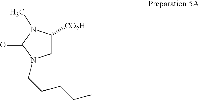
C1C([CO2H])N(C)C(=O)N1CCCCC
